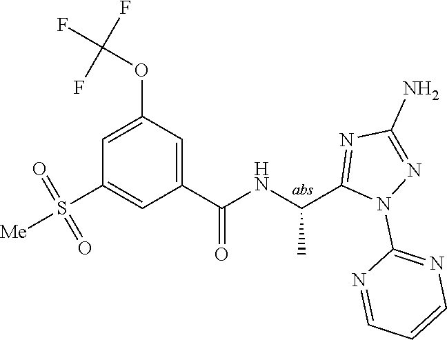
C1=C(OC(F)(F)F)C=C(C(=O)NC(C)C2=NC(N)=NN2C2=NC=CC=N2)C=C1S(=O)(=O)[Me]
